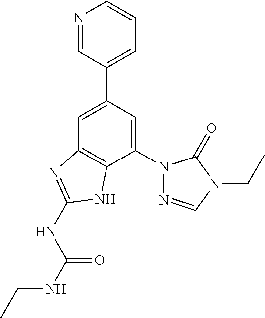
C1=C(C2=CC=CN=C2)C=C(N2N=CN(CC)C2=O)C2=C1N=C(NC(NCC)=O)N2
